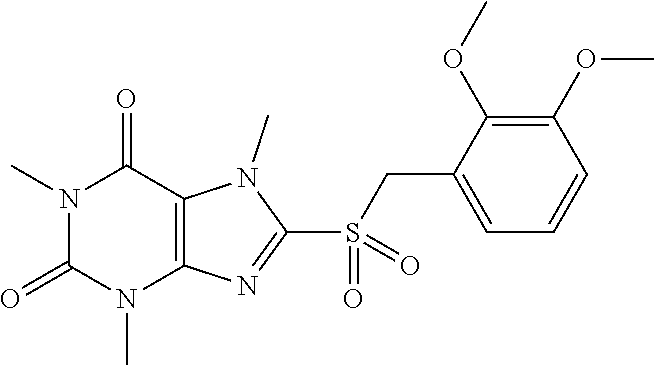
N1(C)C(=O)N(C)C2=C(C1=O)N(C)C(S(=O)(CC1=CC=CC(OC)=C1OC)=O)=N2
